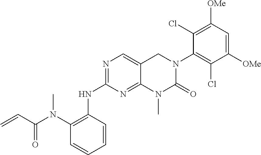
C1(N(C(C=C)=O)C)=C(NC2=NC=C3C(=N2)N(C)C(=O)N(C2=C(Cl)C([OMe])=CC([OMe])=C2Cl)C3)C=CC=C1
